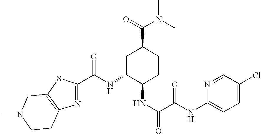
C(NC1C(NC(C(=O)NC2=CC=C(Cl)C=N2)=O)CCC(C(N(C)C)=O)C1)(=O)C1=NC2=C(S1)CN(C)CC2
